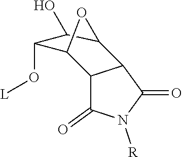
C12C(O)C(O[L])C(C3C(=O)N([R])C(=O)C13)O2
